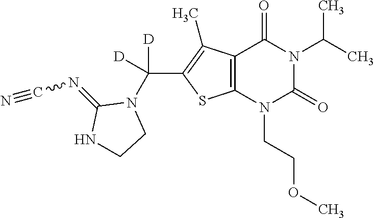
C12=C(N(CCOC)C(=O)N(C(C)C)C1=O)SC(C(N1C(=NC#N)NCC1)([D])[D])=C2C
